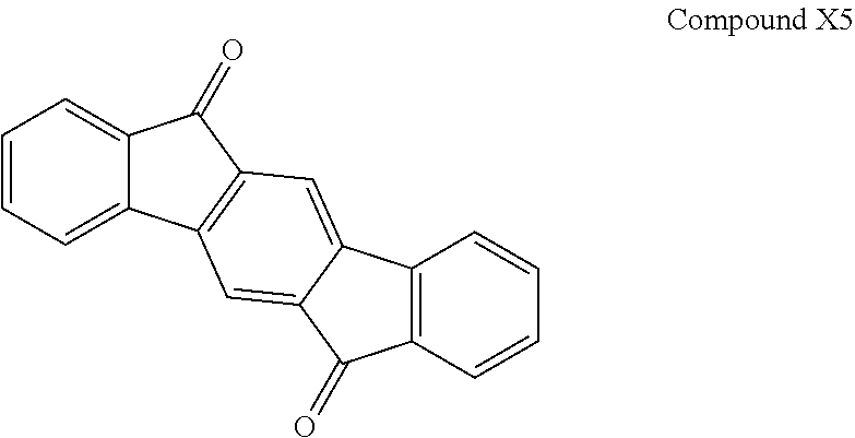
C1=CC=C2C(=C1)C(=O)C1=C2C=C2C(=C1)C1=C(C2=O)C=CC=C1
